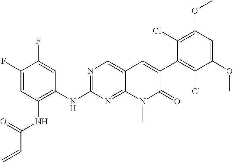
C1(NC2=NC=C3C(=N2)N(C)C(=O)C(C2=C(Cl)C(OC)=CC(OC)=C2Cl)=C3)=C(NC(C=C)=O)C=C(F)C(F)=C1
